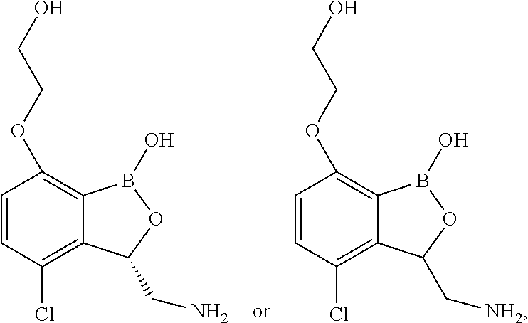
C1=CC(Cl)=C2C(=C1OCCO)B(O)OC2CN.C1=CC(Cl)=C2C(=C1OCCO)B(O)OC2C[NH2]
